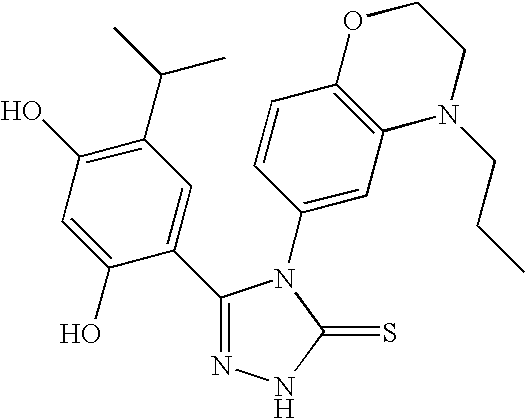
C1(C2=CC(C(C)C)=C(O)C=C2O)=NNC(=S)N1C1=CC2=C(C=C1)OCCN2CCC
